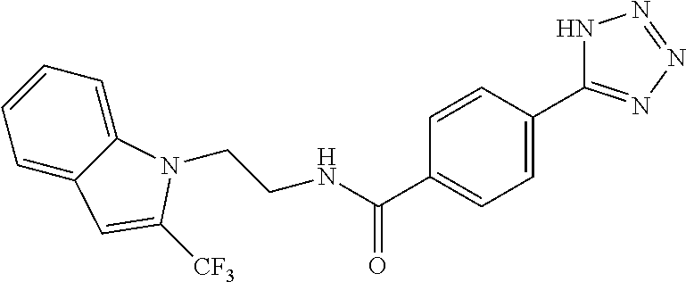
C1=CC=C2C(=C1)C=C([CF3])N2CCNC(C1=CC=C(C2=NN=NN2)C=C1)=O
